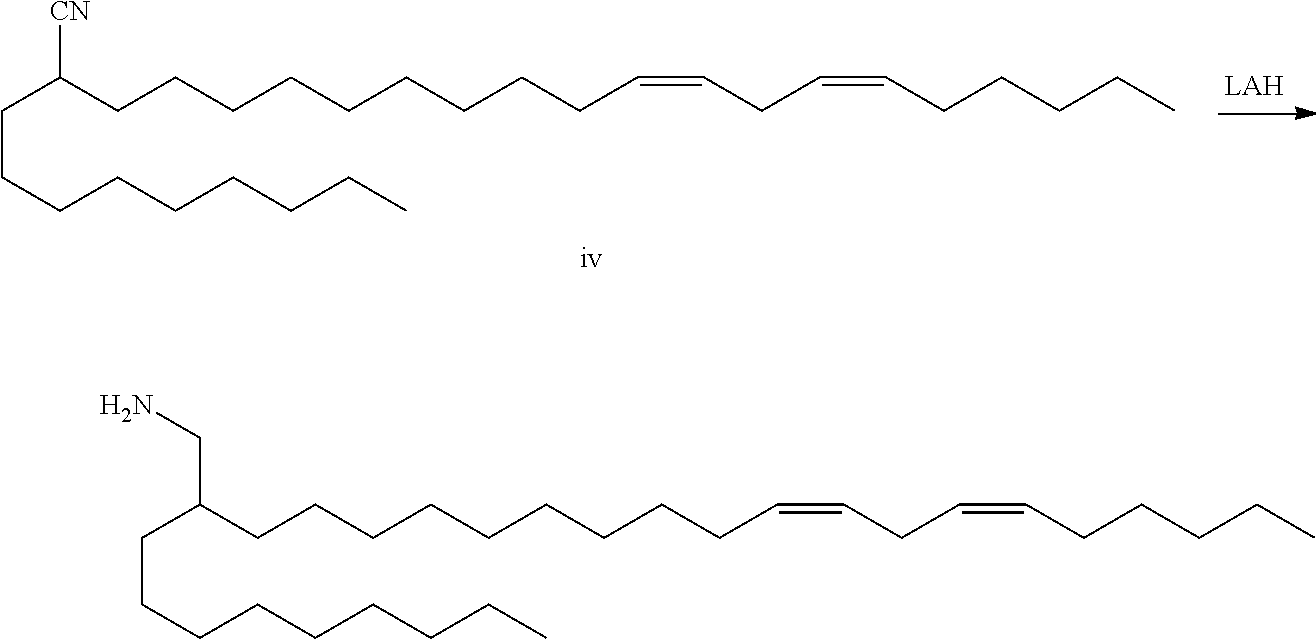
C(C(CCCCCCCCCC=CCC=CCCCCC)CN)CCCCCCCC.C(C(CCCCCCCCCC=CCC=CCCCCC)[CN])CCCCCCCC
